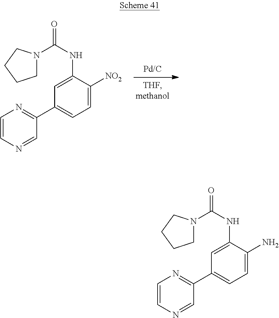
C1=C(NC(N2CCCC2)=O)C([NO2])=CC=C1C1=NC=CN=C1.C1=C(NC(N2CCCC2)=O)C(N)=CC=C1C1=NC=CN=C1
